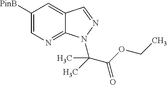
C1([PinB])=CN=C2C(=C1)C=NN2C(C)(C(OCC)=O)C
